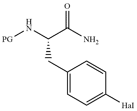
[GP]NC(C(N)=O)CC1=CC=C([HaI])C=C1
